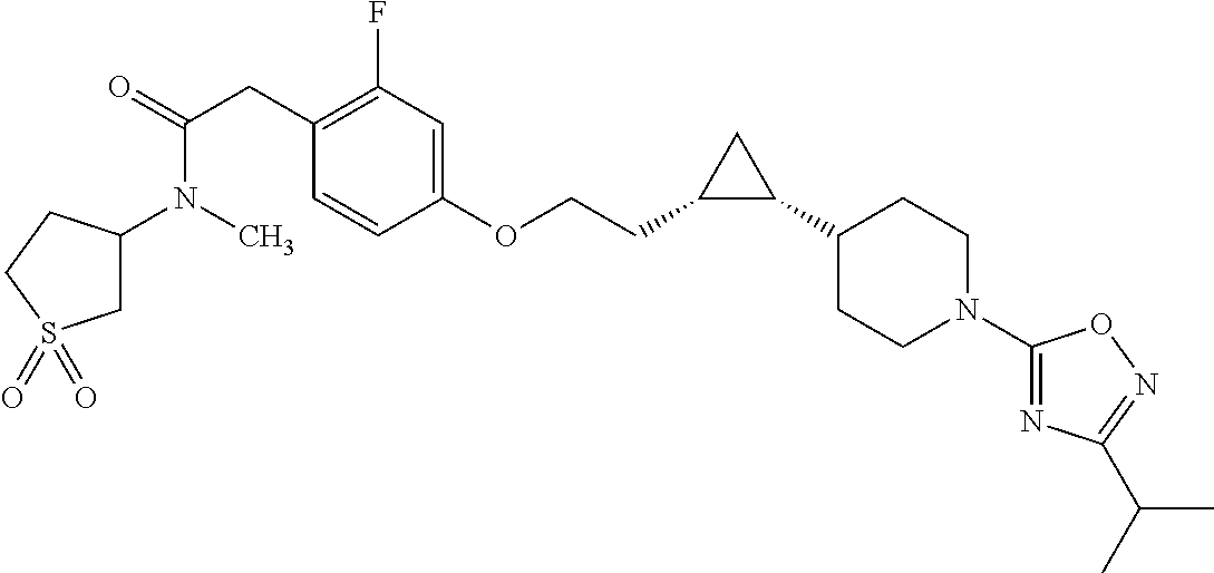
C1C(N(C)C(=O)CC2=C(F)C=C(OCCC3C(C4CCN(C5=NC(C(C)C)=NO5)CC4)C3)C=C2)CCS1(=O)=O
